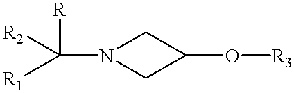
[R]C([R1])([R2])N1CC(O[R3])C1
